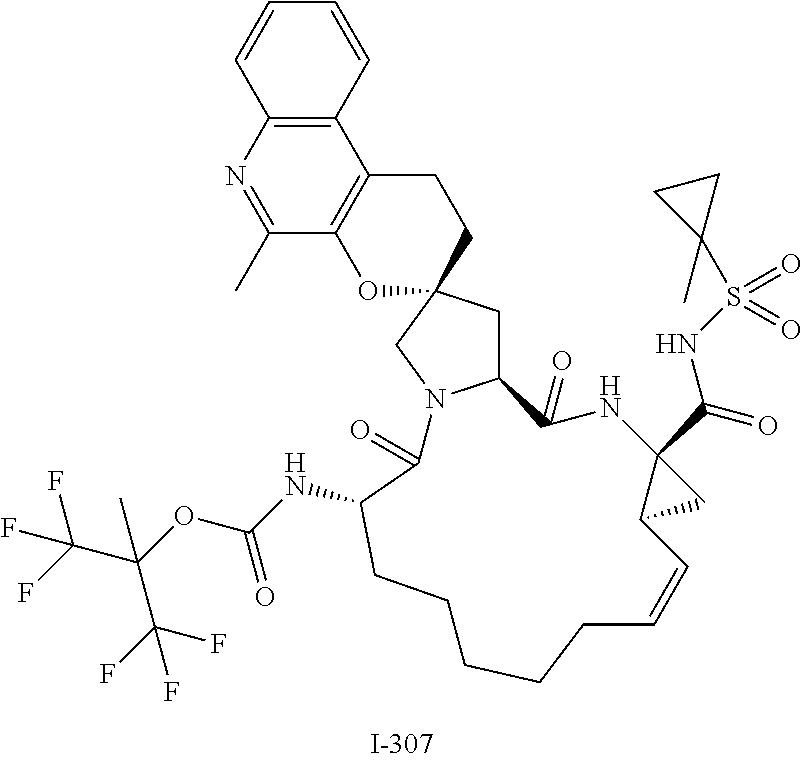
C12CC3(CN1C(=O)C(NC(OC(C(F)(F)F)(C)C(F)(F)F)=O)CCCCCC=CC1C(C(=O)NS(=O)(=O)C4(C)CC4)(NC2=O)C1)CCC1=C(O3)C(C)=NC2=C1C=CC=C2
